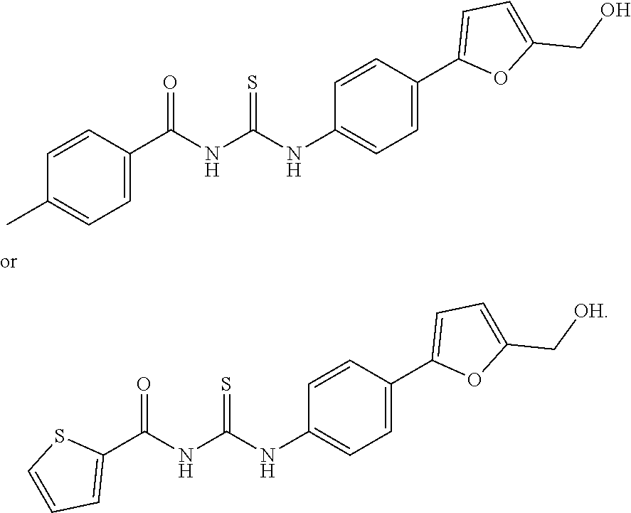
C1=CC(C(NC(NC2=CC=C(C3=CC=C(CO)O3)C=C2)=S)=O)=CC=C1C.C1(C(NC(NC2=CC=C(C3=CC=C(C[OH])O3)C=C2)=S)=O)=CC=CS1
